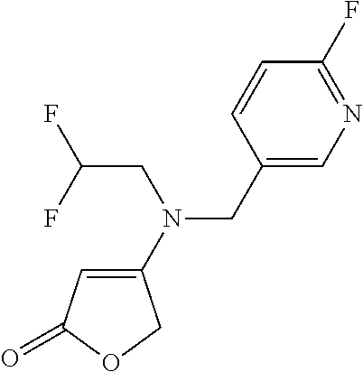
C1(N(CC2=CN=C(F)C=C2)CC(F)F)=CC(=O)OC1
